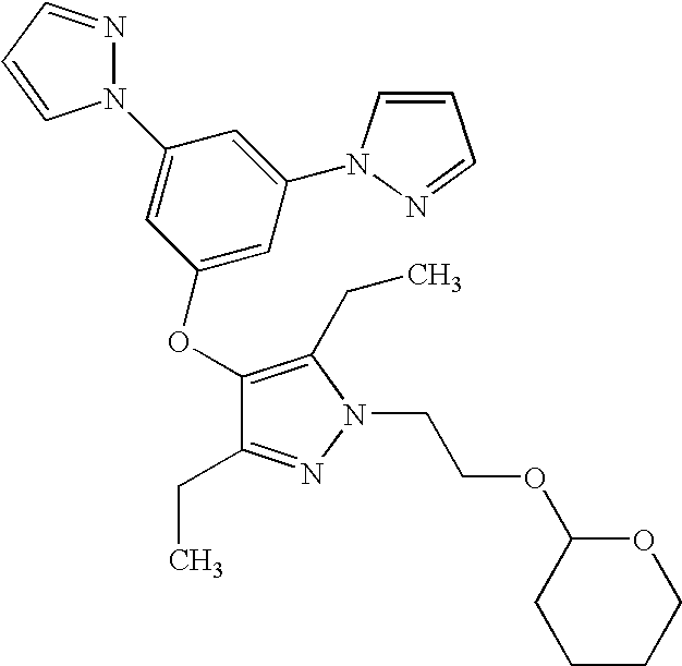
C1(OC2=CC(N3C=CC=N3)=CC(N3N=CC=C3)=C2)=C(CC)N(CCOC2OCCCC2)N=C1CC
